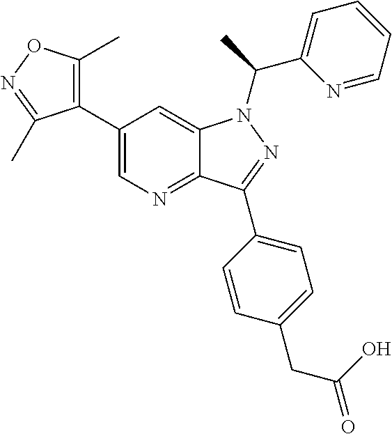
C12=NC=C(C3=C(C)ON=C3C)C=C1N(C(C1=CC=CC=N1)C)N=C2C1=CC=C(CC(=O)O)C=C1
